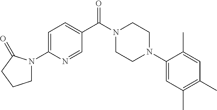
C1=C(N2CCCC2=O)N=CC(C(N2CCN(C3=CC(C)=C(C)C=C3C)CC2)=O)=C1
